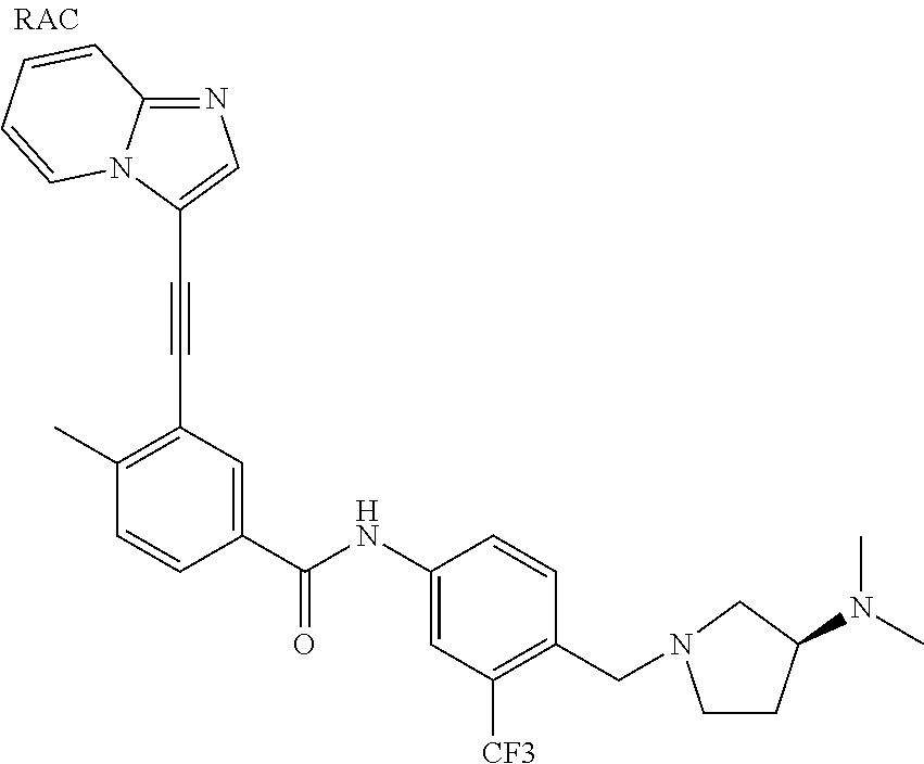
C1(C#CC2=C(C)C=CC(C(NC3=CC([CF3])=C(CN4CCC(N(C)C)C4)C=C3)=O)=C2)=CN=C2N1C=CC=C2
